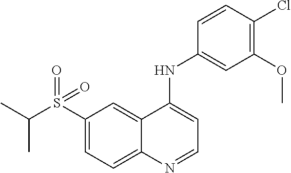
C1(S(C(C)C)(=O)=O)=CC=C2C(=C1)C(NC1=CC(OC)=C(Cl)C=C1)=CC=N2
